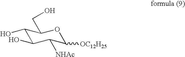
C1(O)C(O)C([NHAc])C([OC12H25])OC1CO
